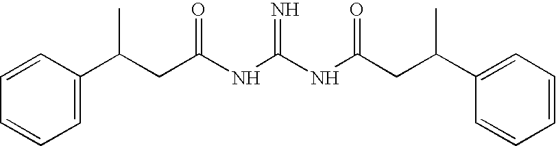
C1=CC(C(CC(NC(NC(CC(C2=CC=CC=C2)C)=O)=N)=O)C)=CC=C1
